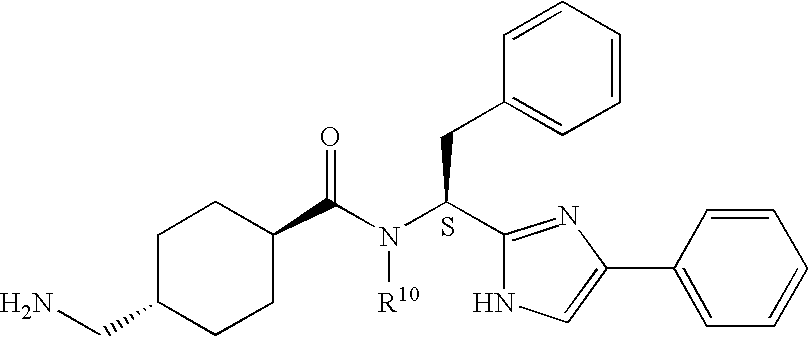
C1C(CN)CCC(C(N(C(C2=NC(C3=CC=CC=C3)=CN2)CC2=CC=CC=C2)[R10])=O)C1.S
